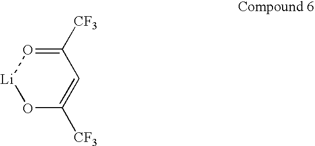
[Li]1OC([CF3])=CC([CF3])=O1
